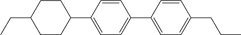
C1=CC(C2=CC=C(C3CCC(CC)CC3)C=C2)=CC=C1CCC
